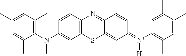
C12=C(C=CC(N(C3=C(C)C=C(C)C=C3C)C)=C1)N=C1C(=CC(=[N+](C3=C(C)C=C(C)C(C)=C3)[H])C=C1)S2
